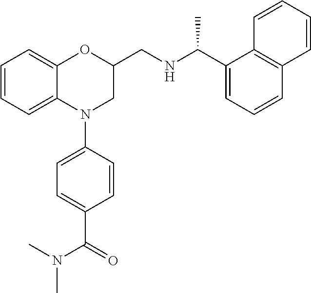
C1=CC=C2C(=C1)OC(CNC(C1=CC=CC3=C1C=CC=C3)C)CN2C1=CC=C(C(=O)N(C)C)C=C1
